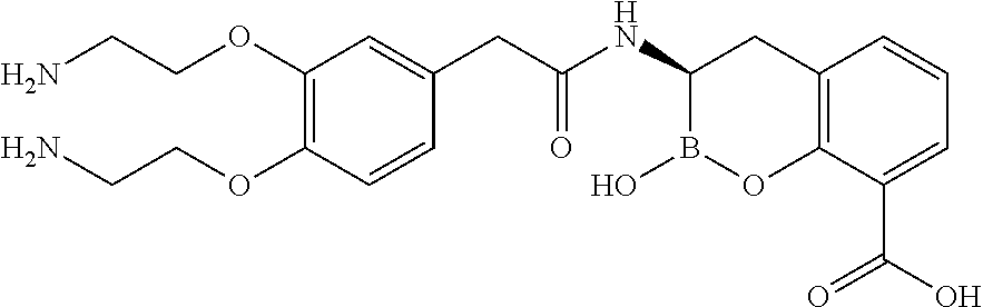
C12=C(C(C(O)=O)=CC=C1)OB(O)C(NC(=O)CC1=CC(OCCN)=C(OCCN)C=C1)C2
